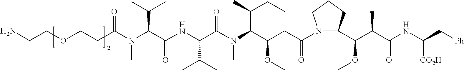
C1(C(C(C(NC(C[Ph])[CO2H])=O)C)OC)CCCN1C(CC(C(N(C)C(=O)C(C(C)C)NC(C(N(C)C(CCOCCN)=O)C(C)C)=O)C(C)CC)OC)=O
